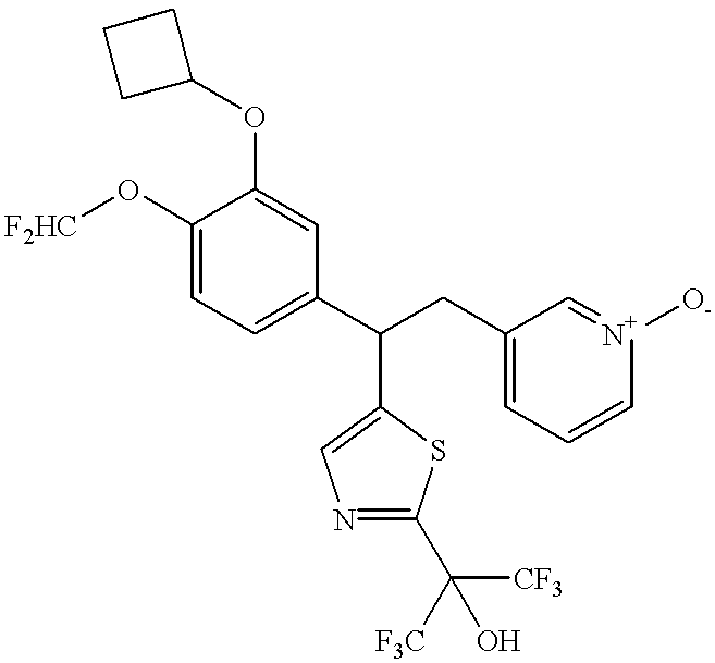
C1(O[F2HC])=CC=C(C(CC2=CC=C[N+]([O-])=C2)C2=CN=C(C([CF3])(O)[F3C])S2)C=C1OC1CCC1
